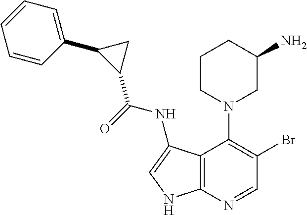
C12=C(N=CC(Br)=C1N1CC(N)CCC1)NC=C2NC(=O)C1CC1C1=CC=CC=C1
